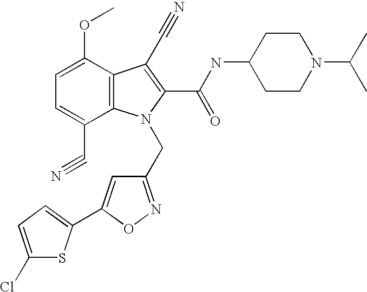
C1(CN2C3=C(C(OC)=CC=C3C#N)C(C#N)=C2C(NC2CCN(C(C)C)CC2)=O)=NOC(C2=CC=C(Cl)S2)=C1
